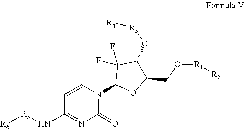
C1(=O)N(C2OC(CO[R1][R2])C(O[R3][R4])C2(F)F)C=CC(N[R5][R6])=N1
